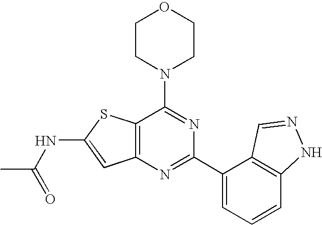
C1CN(C2=NC(C3=CC=CC4=C3C=NN4)=NC3=C2SC(NC(C)=O)=C3)CCO1
